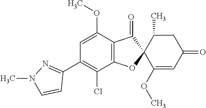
C1(OC)=CC(C2=NN(C)C=C2)=C(Cl)C2=C1C(=O)C1(O2)C(OC)=CC(=O)CC1C
